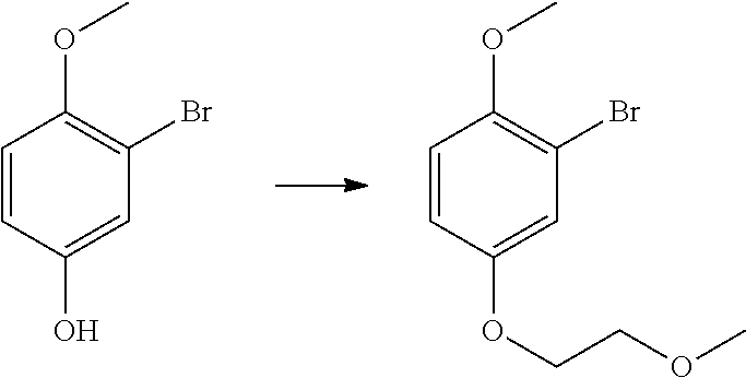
C1=CC(O)=CC(Br)=C1OC.C1=CC(OCCOC)=CC(Br)=C1OC
